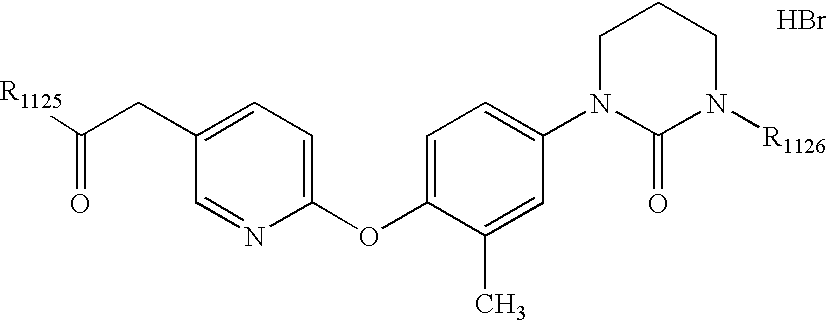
[R1125]C(CC1=CC=C(OC2=CC=C(N3C(=O)N([R1126])CCC3)C=C2C)N=C1)=O.Br
